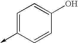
C1=CC(->C)=CC=C1O
